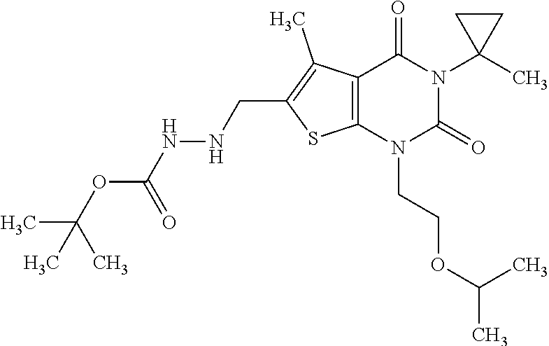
C12=C(N(CCOC(C)C)C(=O)N(C3(C)CC3)C1=O)SC(CNNC(OC(C)(C)C)=O)=C2C
